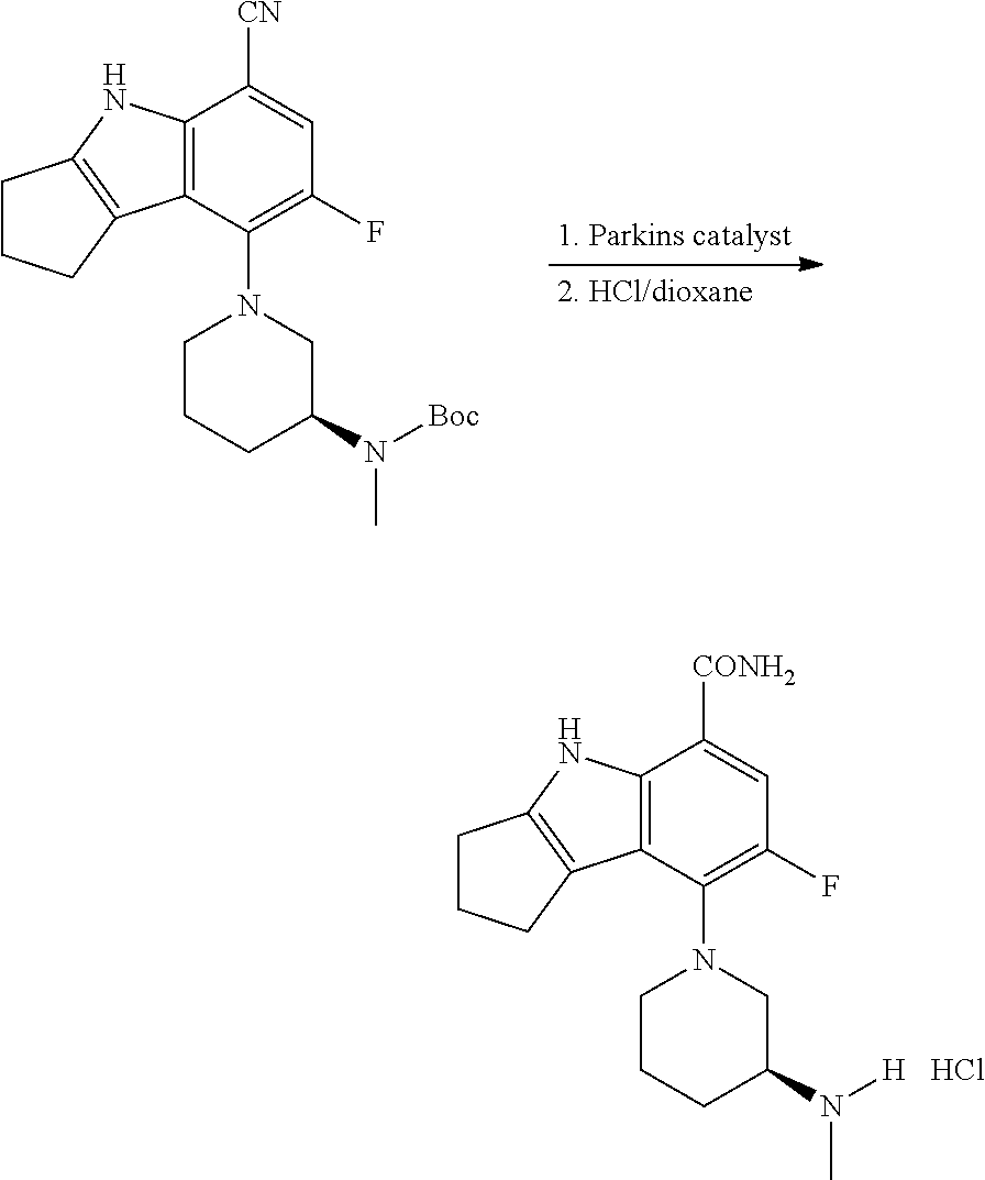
C12=C(C(N3CC(N([Boc])C)CCC3)=C(F)C=C1[CN])C1=C(N2)CCC1.C12=C(C(N3CC(N([H])C)CCC3)=C(F)C=C1[CONH2])C1=C(N2)CCC1.Cl
